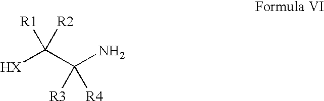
[HX]C(C(N)([R3])[R4])([R1])[R2]
